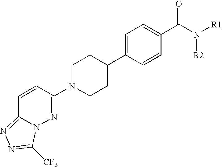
C1N(C2=NN3C(=NN=C3[CF3])C=C2)CCC(C2=CC=C(C(=O)N([R2])[R1])C=C2)C1
